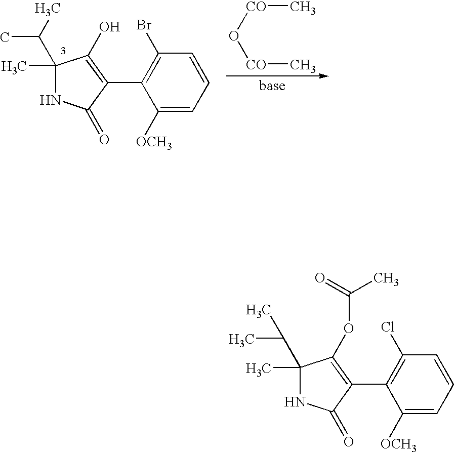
C1(C)(C(C)C)NC(=O)C(C2=C(Cl)C=CC=C2[OCH3])=C1OC(C)=O.C1(C)(C(C)C)NC(=O)C(C2=C(Br)C=CC=C2[OCH3])=C1O.O([CO]C)[CO]C
